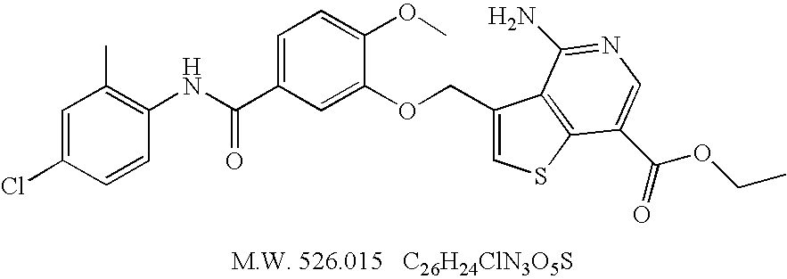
C(C1=CC=C(OC)C(OCC2=CSC3=C2C(N)=NC=C3C(=O)OCC)=C1)(NC1=C(C)C=C(Cl)C=C1)=O
